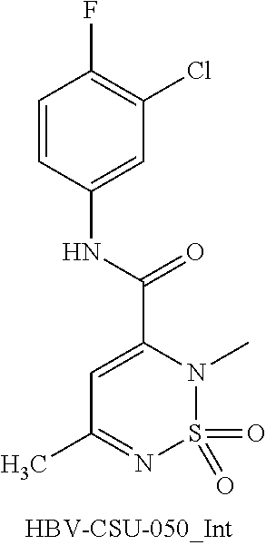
N(C(C1=CC(C)=NS(=O)(=O)N1C)=O)C1=CC(Cl)=C(F)C=C1
